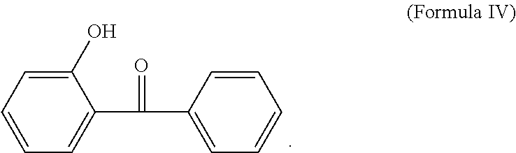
C1(C(=O)C2=CC=CC=C2)=CC=CC=C1O
